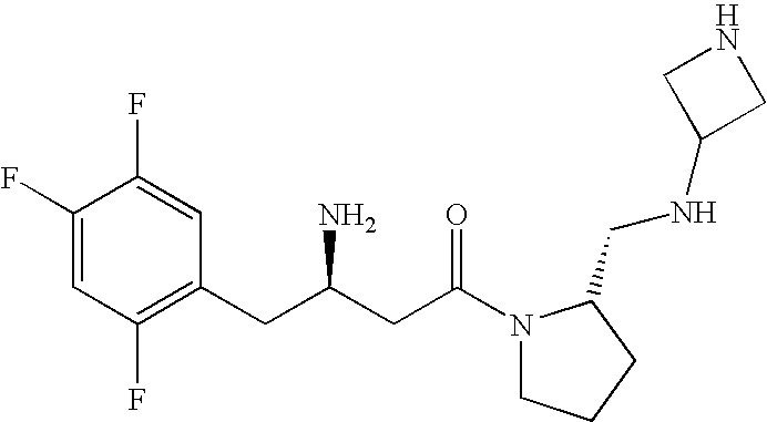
C1(F)=CC(F)=C(CC(CC(=O)N2CCCC2CNC2CNC2)N)C=C1F
